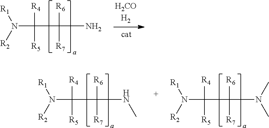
C(C(N)([R6])[R7])(N([R2])[R1])([R4])[R5].C(C(NC)([R6])[R7])(N([R2])[R1])([R4])[R5].C(C(N(C)C)([R6])[R7])(N([R2])[R1])([R4])[R5]
